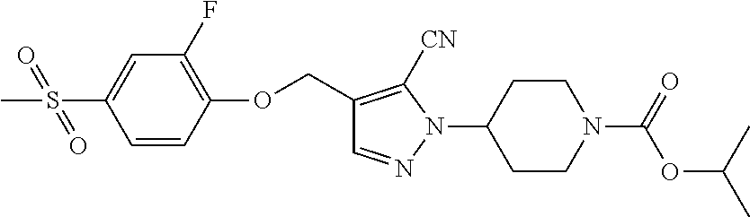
C1=CC(OCC2=C([CN])N(C3CCN(C(=O)OC(C)C)CC3)N=C2)=C(F)C=C1S(C)(=O)=O
